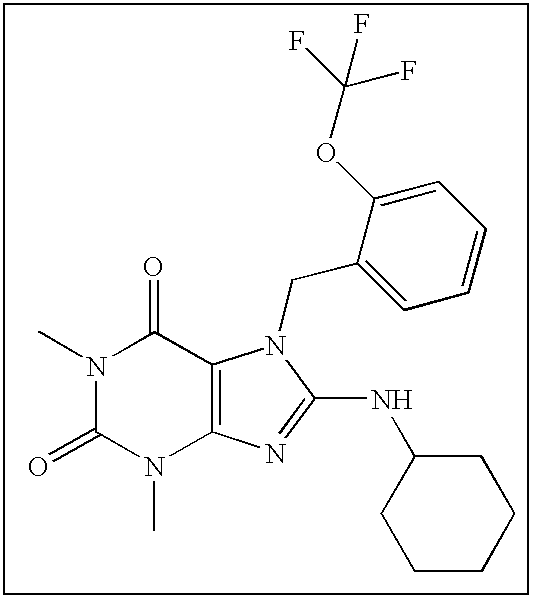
N1(C)C(=O)N(C)C2=C(C1=O)N(CC1=CC=CC=C1OC(F)(F)F)C(NC1CCCCC1)=N2
